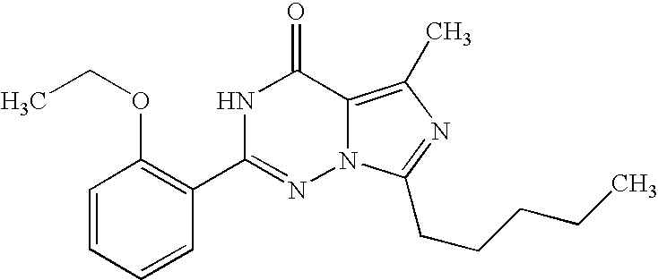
C1=CC=CC(C2=NN3C(=C(C)N=C3CCCCC)C(=O)N2)=C1OCC
